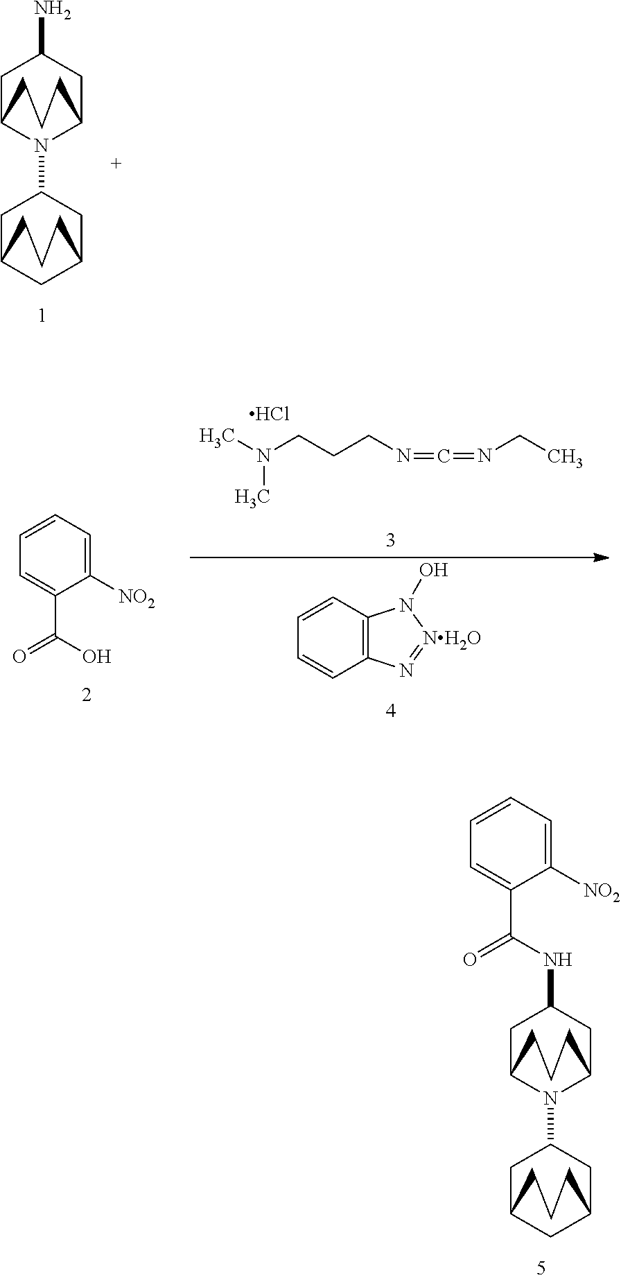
C1=CC=C([NO2])C(C(=O)NC2CC3N(C4CC5CC(C4)CCC5)C(C2)CCC3)=C1.C1C2N(C3CC4CC(C3)CCC4)C(CC1N)CCC2.C1=CC=C([NO2])C(C(=O)O)=C1.CN(CCCN=C=NCC)C.Cl.C1=CC2=C(C=C1)N=[NH2O]N2O
